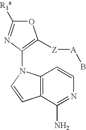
O1C([R1a])=NC(N2C3=C(C=C2)C(N)=NC=C3)=C1[Z][A]B
